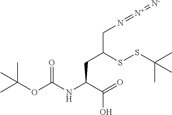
C(C(=O)O)(CC(CN=[N+]=[N-])SSC(C)(C)C)NC(OC(C)(C)C)=O
